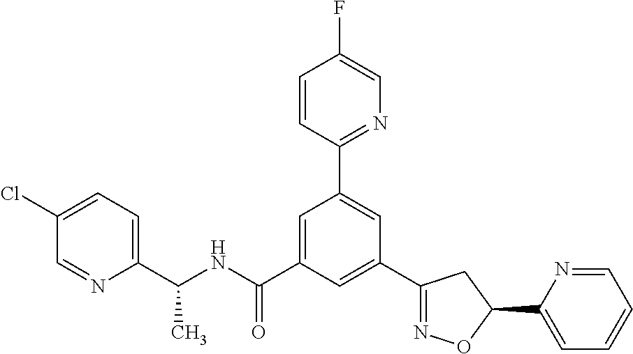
C1(C2=NOC(C3=CC=CC=N3)C2)=CC(C(NC(C2=CC=C(Cl)C=N2)C)=O)=CC(C2=NC=C(F)C=C2)=C1
